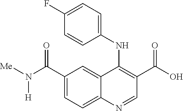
C1(NC2=C(C(O)=O)C=NC3=CC=C(C(N([Me])[H])=O)C=C23)=CC=C(F)C=C1
